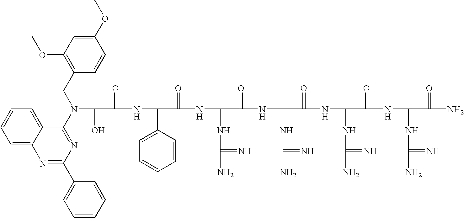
OC(C(=O)NC(C1=CC=CC=C1)C(=O)NC(NC(N)=N)C(=O)NC(NC(N)=N)C(=O)NC(NC(N)=N)C(=O)NC(NC(N)=N)C(=O)N)N(C1=NC(C2=CC=CC=C2)=NC2=CC=CC=C12)CC1=C(OC)C=C(OC)C=C1
